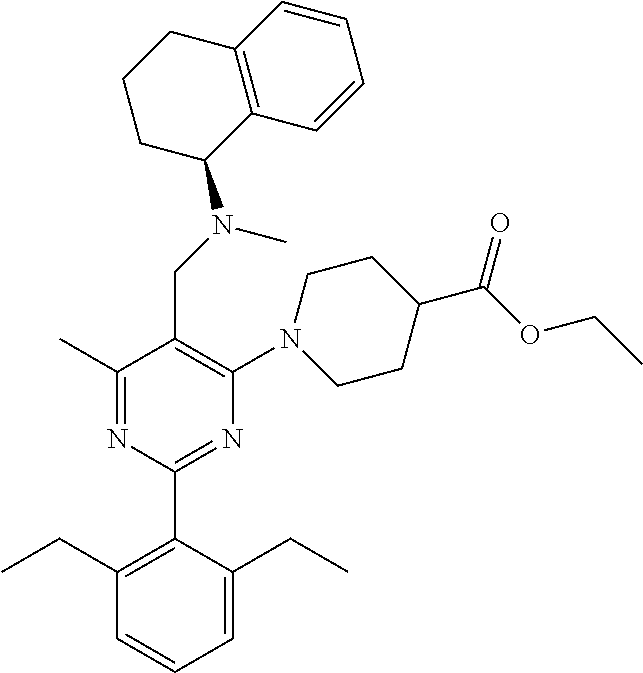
C1(C)=NC(C2=C(CC)C=CC=C2CC)=NC(N2CCC(C(OCC)=O)CC2)=C1CN(C)C1C2=C(CCC1)C=CC=C2
